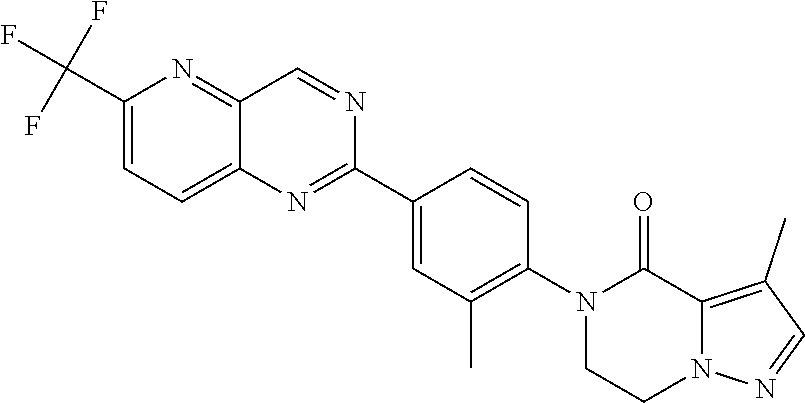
C1(C2=CC(C)=C(N3C(=O)C4=C(C)C=NN4CC3)C=C2)=NC2=CC=C(C(F)(F)F)N=C2C=N1
